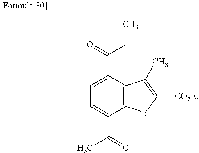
C12=C(C(C(=O)C)=CC=C1C(CC)=O)SC([CO2Et])=C2C
